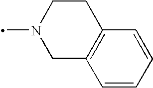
C1CN(C)CC2=C1C=CC=C2
